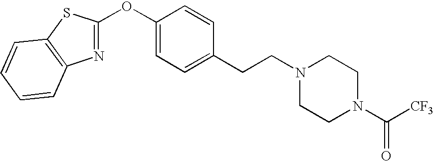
C1=CC=CC2=C1SC(OC1=CC=C(CCN3CCN(C([CF3])=O)CC3)C=C1)=N2
